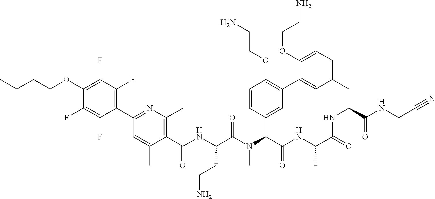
CCCCOC1=C(F)C(F)=C(C2=NC(C)=C(C(NC(C(N(C3C(=O)NC(C)C(=O)NC(C(NCC#N)=O)CC4=CC=C(OCCN)C(=C4)C4=C(OCCN)C=CC3=C4)C)=O)CCN)=O)C(C)=C2)C(F)=C1F
